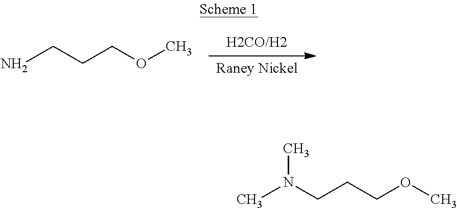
NCCCOC.N(CCCOC)(C)C
